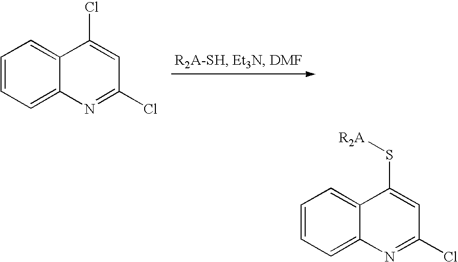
C1=CC=C2C(=C1)C(S[R2A])=CC(Cl)=N2.C1=CC=C2C(=C1)C(Cl)=CC(Cl)=N2
